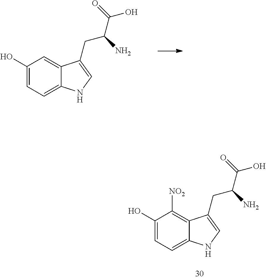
C1(O)=CC=C2C(=C1)C(CC(C(=O)O)N)=CN2.C1(O)=CC=C2C(=C1[NO2])C(CC(C(=O)O)N)=CN2
